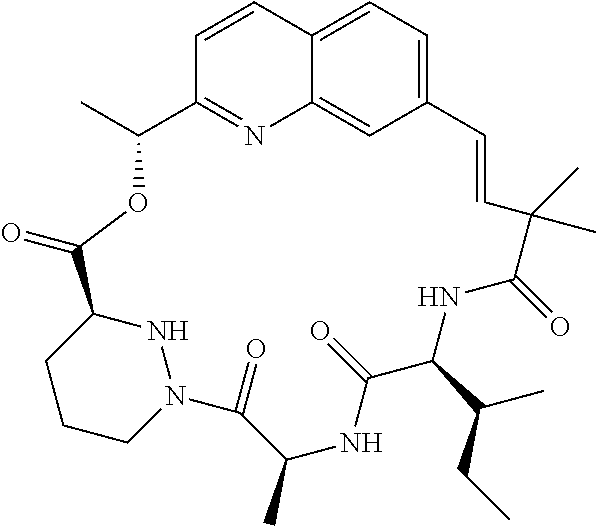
C12=CC=C3C=C1N=C(C=C2)C(C)OC(=O)C1CCCN(N1)C(=O)C(C)NC(=O)C(C(C)CC)NC(=O)C(C)(C)C=C3
